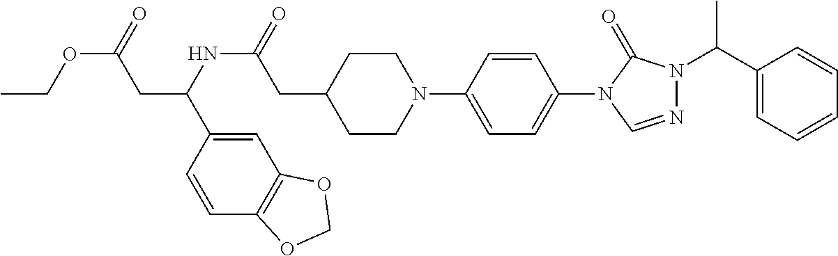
C1CN(C2=CC=C(N3C=NN(C(C4=CC=CC=C4)C)C3=O)C=C2)CCC1CC(=O)NC(CC(OCC)=O)C1=CC2=C(C=C1)OCO2
